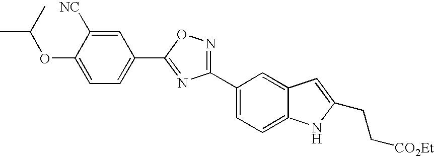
C1(C2=NC(C3=CC=C4C(=C3)C=C(CC[CO2Et])N4)=NO2)=CC=C(OC(C)C)C([NC])=C1
